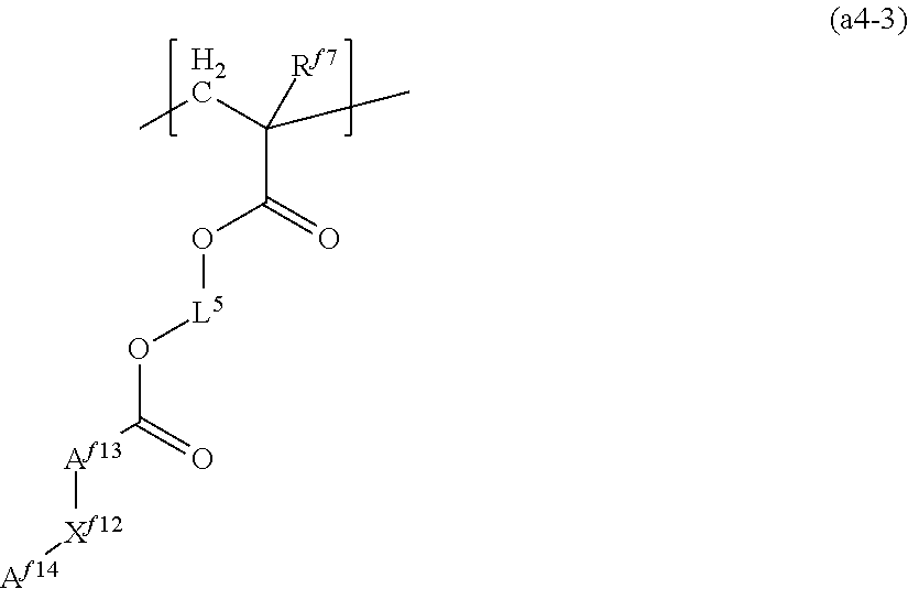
CCC(C)([Rf7])C(=O)O[L5]OC([Af13][Xf12][Af14])=O
